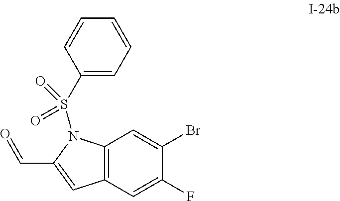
C1(S(=O)(=O)N2C(C=O)=CC3=C2C=C(Br)C(F)=C3)=CC=CC=C1
